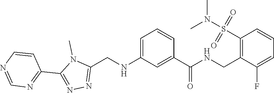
N1=CN=C(C2=NN=C(CNC3=CC=CC(C(NCC4=C(S(N(C)C)(=O)=O)C=CC=C4F)=O)=C3)N2C)C=C1
